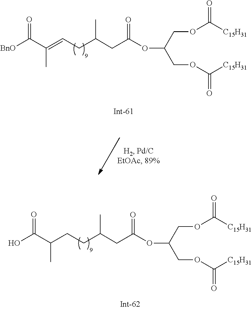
O(C(=O)[C15H31])CC(OC(CC(CCC(C(O)=O)C)C)=O)COC(=O)[C15H31].O(C(=O)[C15H31])CC(OC(CC(CC=C(C([BnO])=O)C)C)=O)COC(=O)[C15H31]
